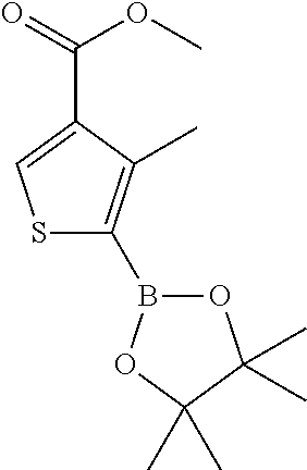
S1C(B2OC(C)(C)C(C)(C)O2)=C(C)C(C(OC)=O)=C1
